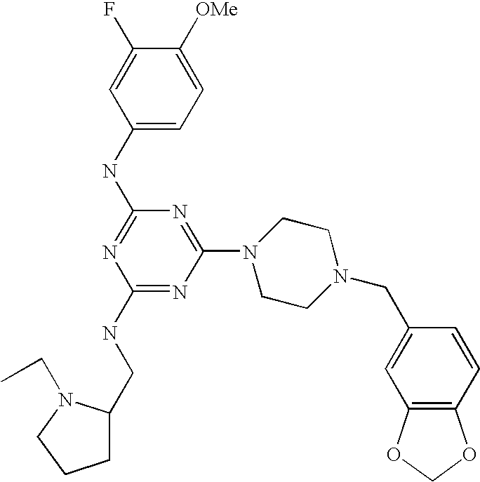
C1(NC2=NC(NCC3CCCN3CC)=NC(N3CCN(CC4=CC5=C(C=C4)OCO5)CC3)=N2)=CC=C([OMe])C(F)=C1
